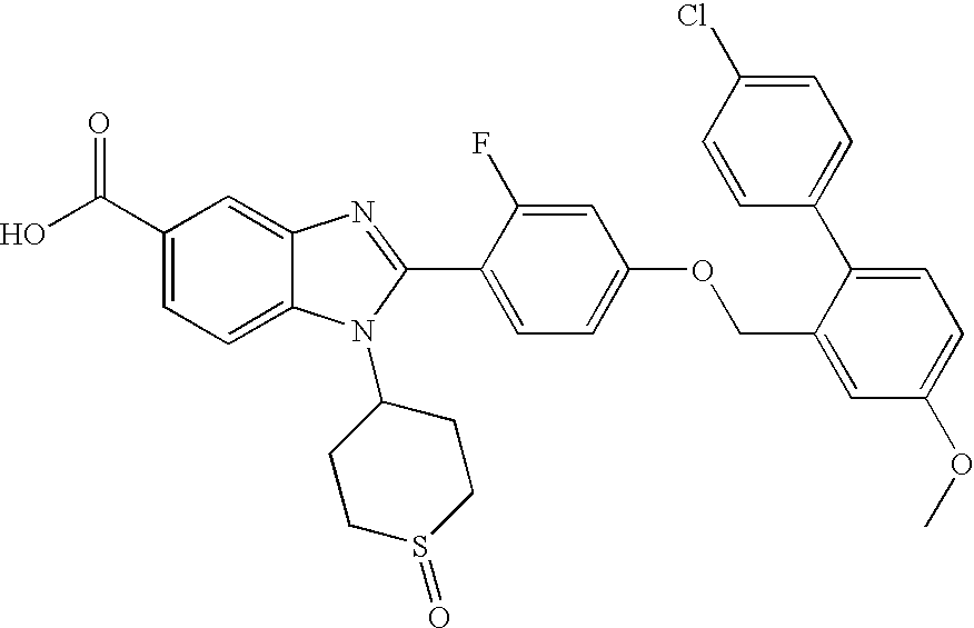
OC(C1=CC=C2C(=C1)N=C(C1=CC=C(OCC3=CC(OC)=CC=C3C3=CC=C(Cl)C=C3)C=C1F)N2C1CCS(=O)CC1)=O
